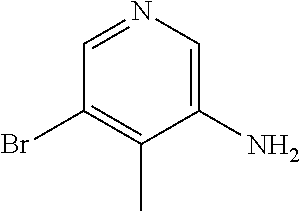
C1=NC=C(N)C(C)=C1Br
